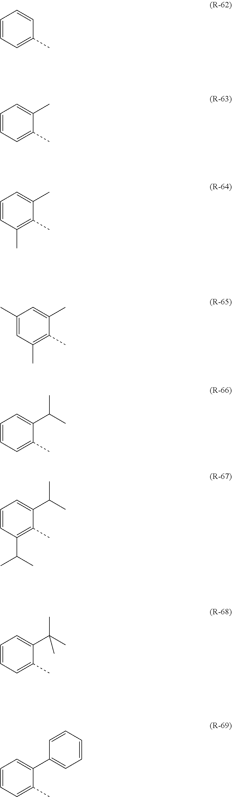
C1=CC=C(C)C=C1.C1=CC=C(C)C(C)=C1.C1=CC(C)=C(C)C(C)=C1.C1(C)=CC(C)=C(C)C(C)=C1.C1=CC=C(C)C(C(C)C)=C1.C1=CC(C(C)C)=C(C)C(C(C)C)=C1.C1=CC=C(C)C(C(C)(C)C)=C1.C1=CC=C(C)C(C2=CC=CC=C2)=C1
